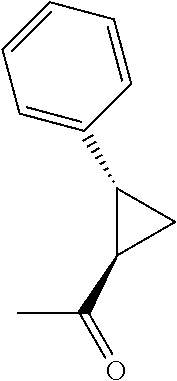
CC(C1CC1C1=CC=CC=C1)=O
